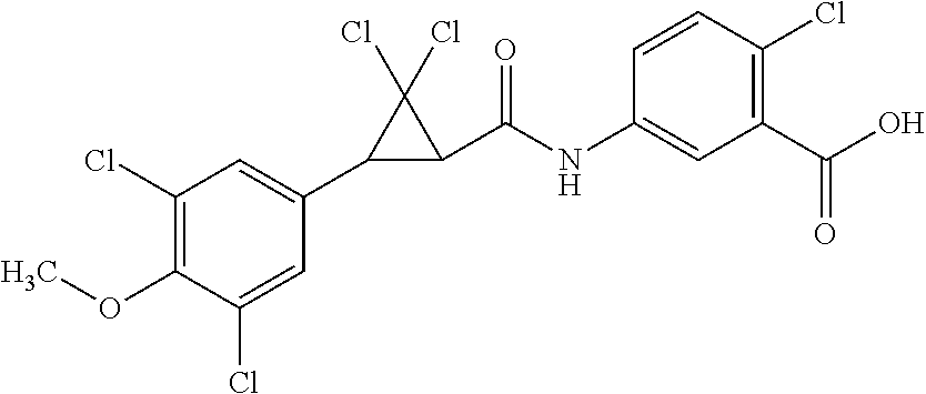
C1(OC)=C(Cl)C=C(C2C(C(NC3=CC(C(O)=O)=C(Cl)C=C3)=O)C2(Cl)Cl)C=C1Cl
